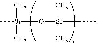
[Si](O[Si](CC)(C)C)(C)(C)C
